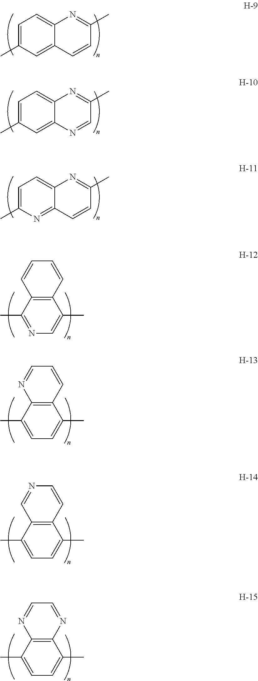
C1=C(C)C=C2C(=C1)N=C(C)C=C2.C1=C(C)C=C2C(=C1)N=C(C)C=N2.C1=C(C)N=C2C(=C1)N=C(C)C=C2.C1=CC2=C(C=C1)C(C)=NC=C2C.C1=CC2=C(N=C1)C(C)=CC=C2C.C1=CC2=C(C=N1)C(C)=CC=C2C.C1=NC2=C(N=C1)C(C)=CC=C2C
